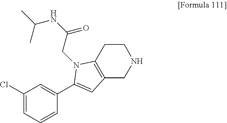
C1=CC(C2=CC3=C(CCNC3)N2CC(NC(C)C)=O)=CC(Cl)=C1
